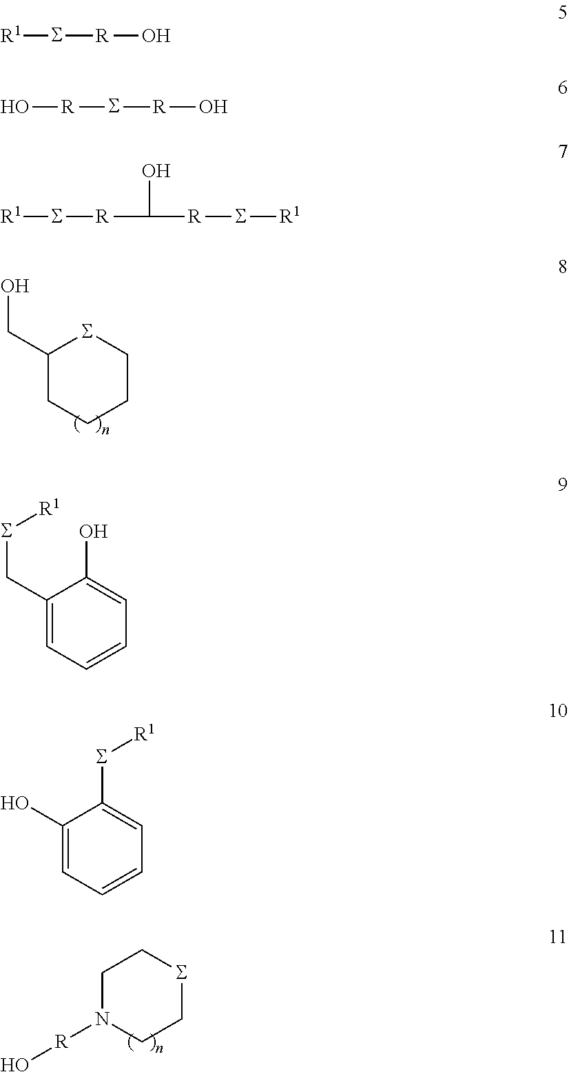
C1(CO)CCCCS1.C1N([R]O)CCSC1.[R1]S[R]O.[R](S[R]O)O.[R1]S[R]C([R]S[R1])O.C1(CS[R1])=CC=CC=C1O.C1(O)=CC=CC=C1S[R1]
